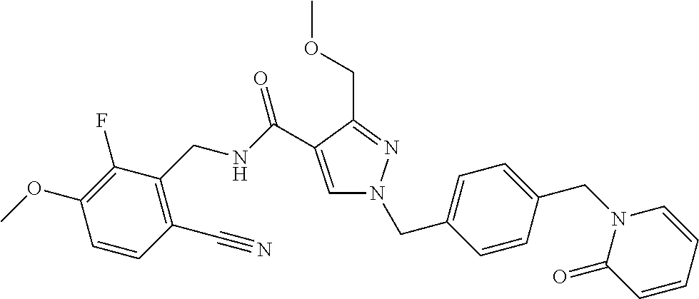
C1=C(C(NCC2=C(C#N)C=CC(OC)=C2F)=O)C(COC)=NN1CC1=CC=C(CN2C(=O)C=CC=C2)C=C1
